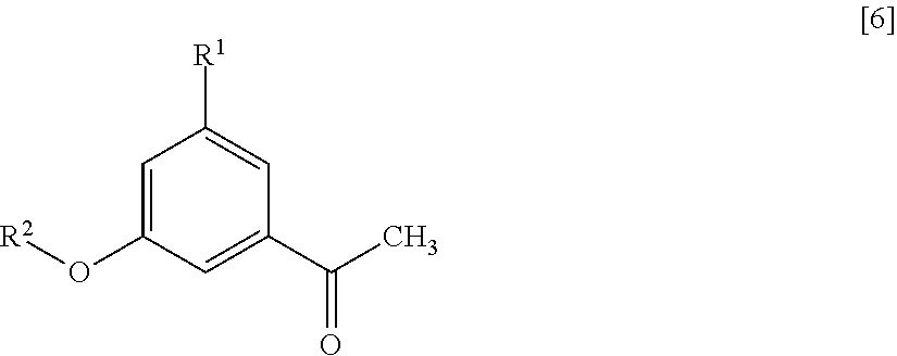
C1=C(O[R2])C=C(C(=O)C)C=C1[R1]
